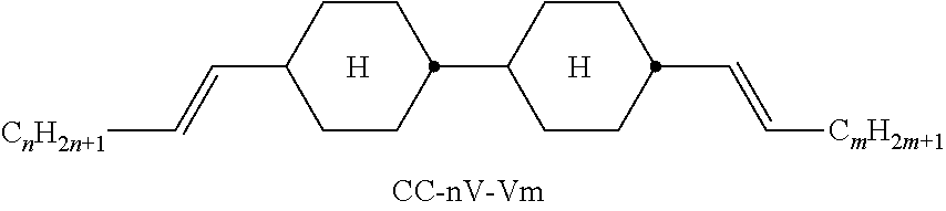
[H].[H].C1CC(C2CCC(C=C[CmH2m+1])CC2)CCC1C=C[CnH2n+1]
